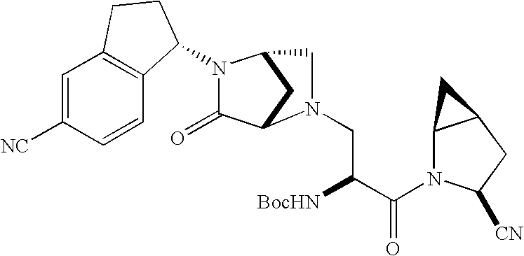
C1=C([NC])C=CC2=C1CCC2N1C(=O)C2CC1CN2CC([BocHN])C(=O)N1C2C(CC1[CN])C2
